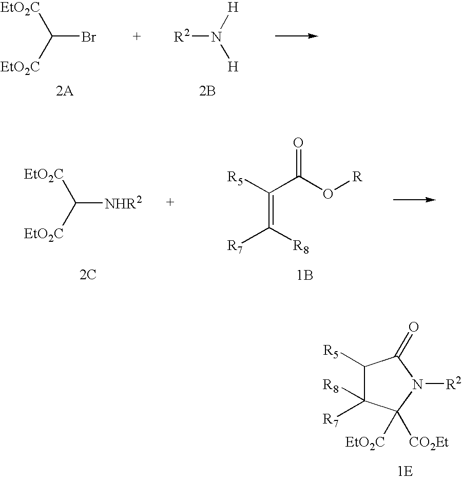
C1([R5])C([R8])([R7])C([EtO2C])([CO2Et])N([R2])C1=O.[1E].C(Br)([EtO2C])[EtO2C].[R2]N([H])[H].[2B].C([NHR2])([EtO2C])[EtO2C].[R5]C(C(O[R])=O)=C([R7])[R8].[2C].[1B]
